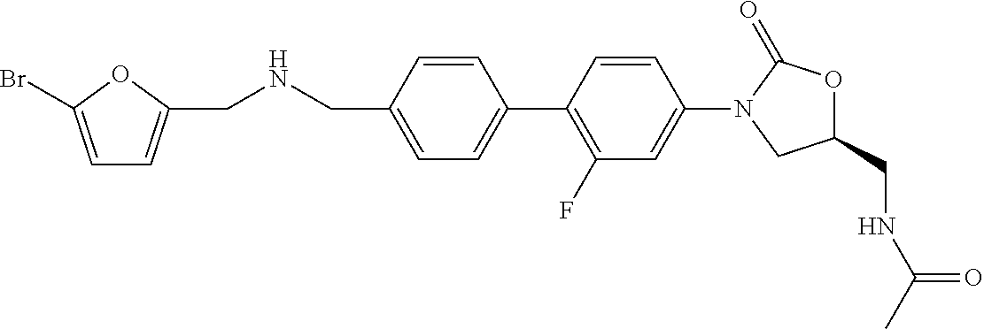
C1(CNC(=O)C)OC(=O)N(C2=CC(F)=C(C3=CC=C(CNCC4=CC=C(Br)O4)C=C3)C=C2)C1
